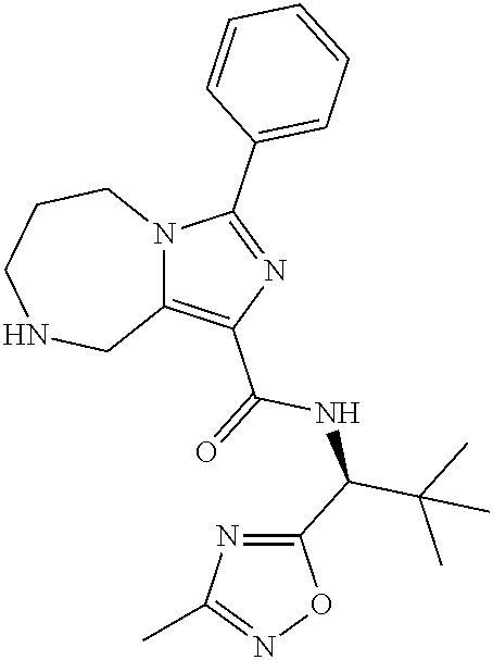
C12=C(C(=O)NC(C(C)(C)C)C3=NC(C)=NO3)N=C(C3=CC=CC=C3)N1CCCNC2
